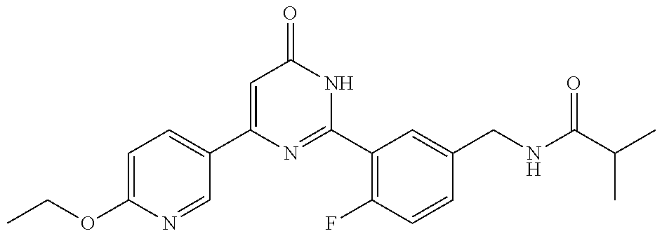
C1(C2=CC=C(OCC)N=C2)=CC(=O)NC(C2=C(F)C=CC(CNC(C(C)C)=O)=C2)=N1
